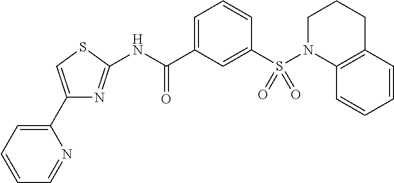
C1=C(C(NC2=NC(C3=CC=CC=N3)=CS2)=O)C=C(S(N2C3=C(CCC2)C=CC=C3)(=O)=O)C=C1
